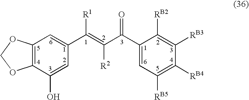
C12=C(C(O)=CC(C(=C(C(C3=CC([RB5])=C([RB4])C([RB3])=C3[RB2])=O)[R2])[R1])=C1)OCO2
